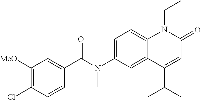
C1(C(N(C2=CC=C3C(=C2)C(C(C)C)=CC(=O)N3CC)C)=O)=CC([MeO])=C(Cl)C=C1
